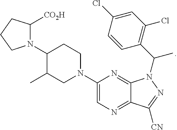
N1(C2C(C)CN(C3=CN=C4C(=N3)N(C(C3=C(Cl)C=C(Cl)C=C3)C)N=C4[CN])CC2)C([CO2H])CCC1
